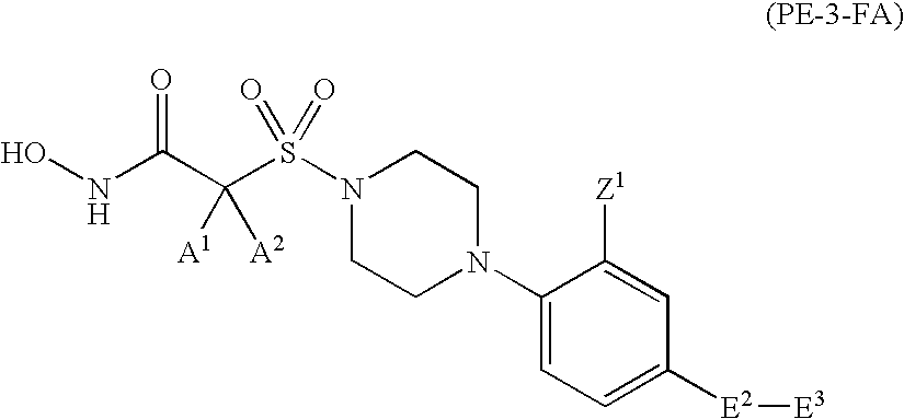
ONC(C(S(N1CCN(C2=CC=C([E2][E3])C=C2[Z1])CC1)(=O)=O)([A1])[A2])=O
